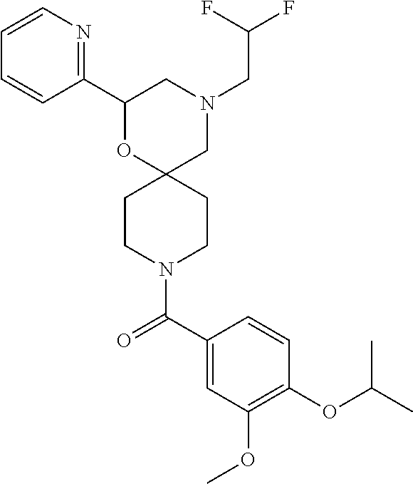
C1(C2=NC=CC=C2)OC2(CN(CC(F)F)C1)CCN(C(C1=CC(OC)=C(OC(C)C)C=C1)=O)CC2
